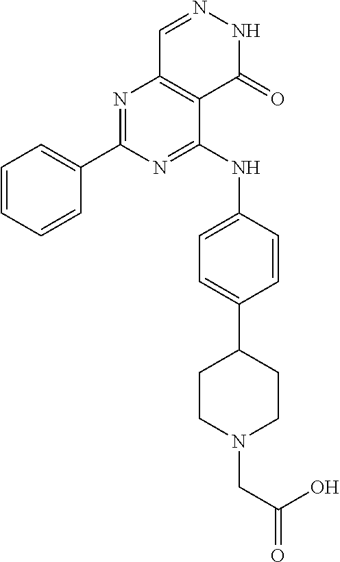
N1=C(C2=CC=CC=C2)N=C(NC2=CC=C(C3CCN(CC(O)=O)CC3)C=C2)C2=C1C=NNC2=O
